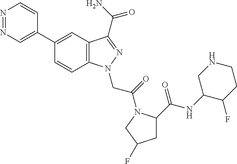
N1=NC=C(C2=CC3=C(C=C2)N(CC(=O)N2C(C(NC4C(F)CCNC4)=O)CC(F)C2)N=C3C(N)=O)C=C1
